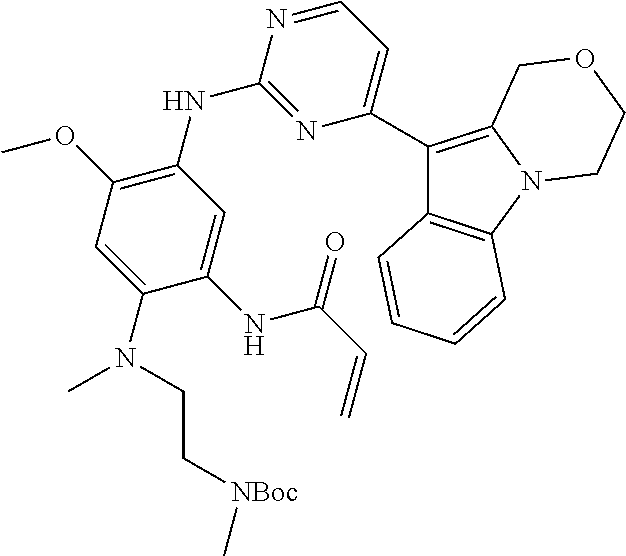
C12=C(C=CC=C1)C(C1=CC=NC(NC3=C(OC)C=C(N(C)CC[NBoc]C)C(NC(C=C)=O)=C3)=N1)=C1N2CCOC1
